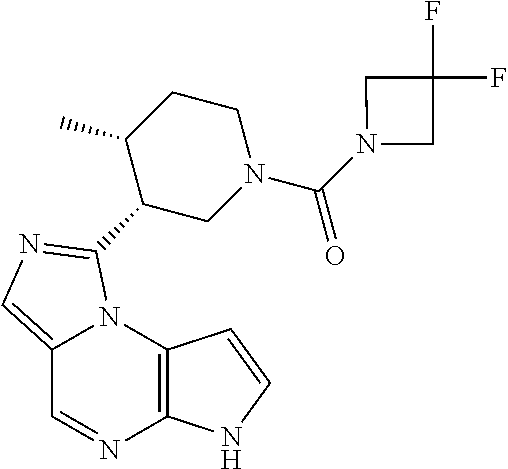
C12=CN=C(C3CN(C(=O)N4CC(F)(F)C4)CCC3C)N1C1=C(N=C2)NC=C1
